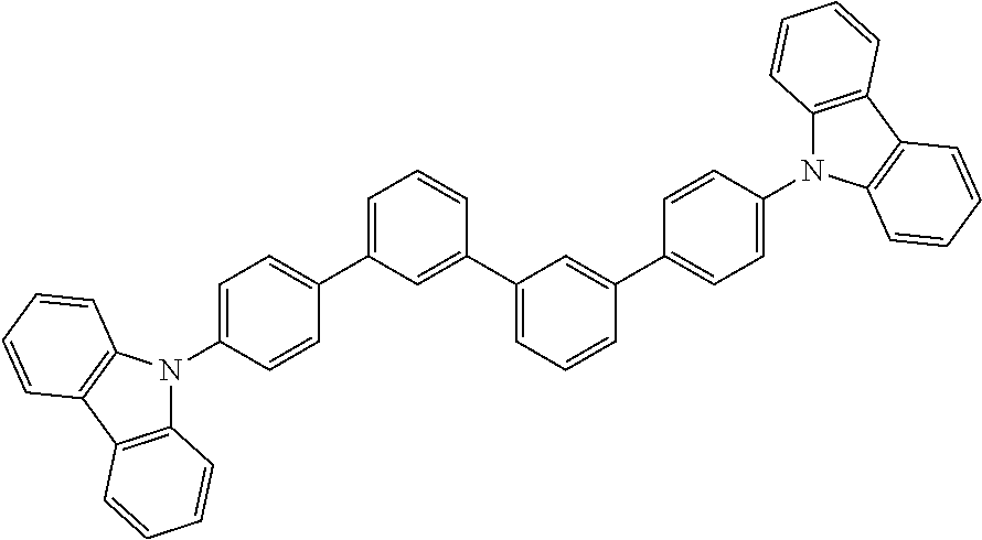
C12=C(C3=C(N1C1=CC=C(C4=CC=CC(C5=CC=CC(C6=CC=C(N7C8=C(C9=C7C=CC=C9)C=CC=C8)C=C6)=C5)=C4)C=C1)C=CC=C3)C=CC=C2
